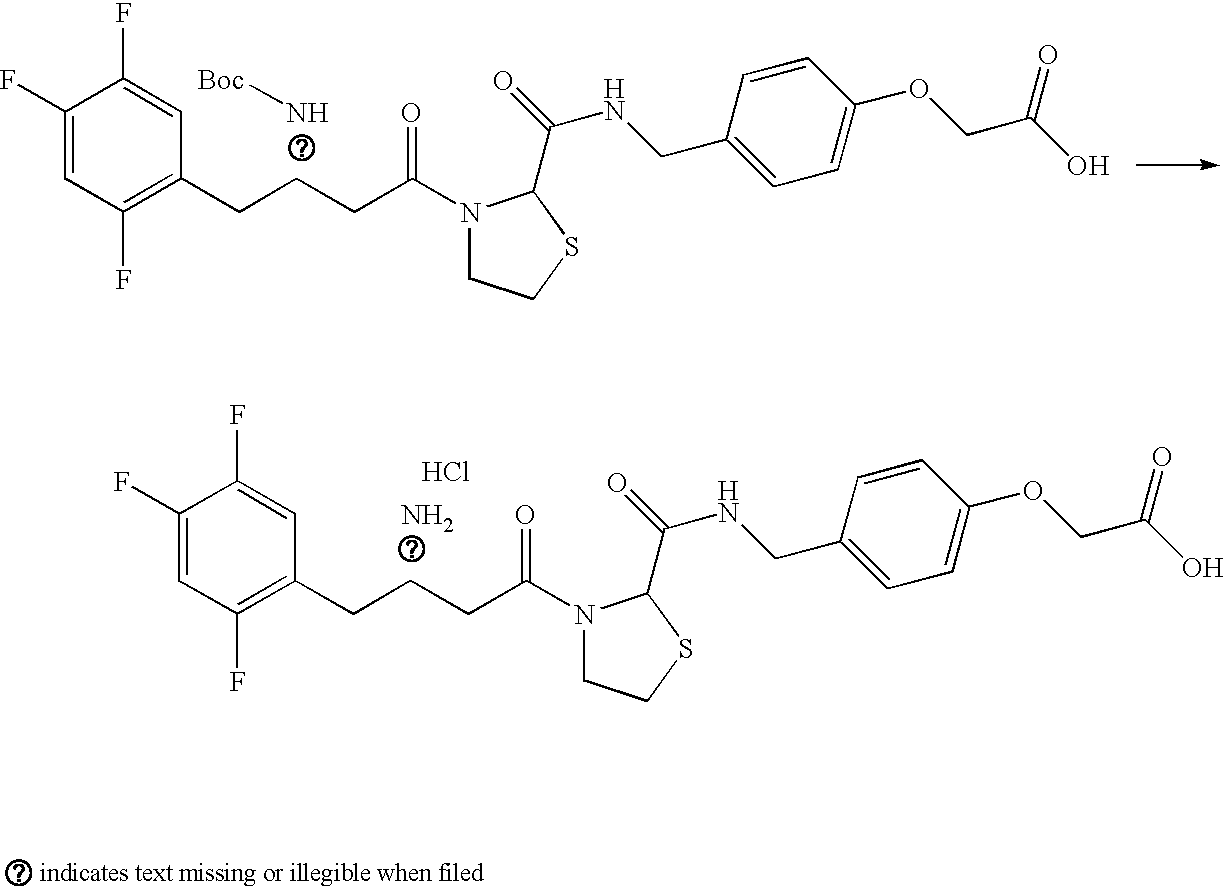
C1(F)=CC(F)=C(CCCC(N2CCSC2C(=O)NCC2=CC=C(OCC(O)=O)C=C2)=O)C=C1F.N[Boc].C1(F)=CC(F)=C(CCCC(N2CCSC2C(=O)NCC2=CC=C(OCC(O)=O)C=C2)=O)C=C1F.N.Cl
